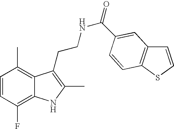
C1=CC(F)=C2C(=C1C)C(CCNC(=O)C1=CC3=C(SC=C3)C=C1)=C(C)N2
